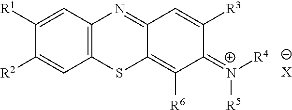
C12=C(C=C([R1])C([R2])=C1)N=C1C(=C([R6])C(=[N+]([R4])[R5])C([R3])=C1)S2.[X]
